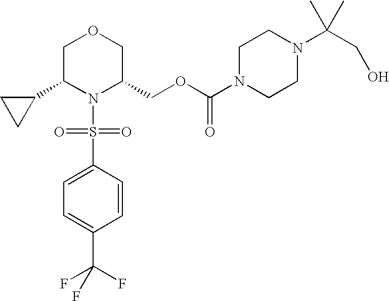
C1(C2N(S(=O)(=O)C3=CC=C(C(F)(F)F)C=C3)C(COC(=O)N3CCN(C(CO)(C)C)CC3)COC2)CC1
